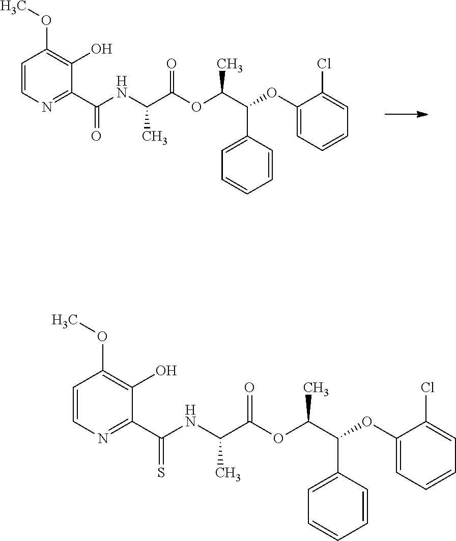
C1=CN=C(C(NC(C(OC(C(OC2=CC=CC=C2Cl)C2=CC=CC=C2)C)=O)C)=O)C(O)=C1OC.C1=CN=C(C(NC(C(OC(C(OC2=CC=CC=C2Cl)C2=CC=CC=C2)C)=O)C)=S)C(O)=C1OC
